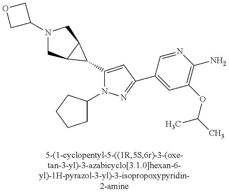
N1(C2COC2)CC2C(C1)C2C1=CC(C2=CC(OC(C)C)=C(N)N=C2)=NN1C1CCCC1
